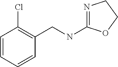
N1=C(NCC2=C(Cl)C=CC=C2)OCC1
